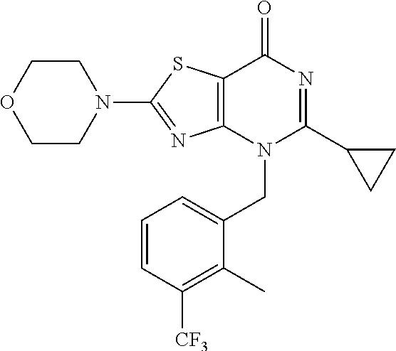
C12=C(N(CC3=CC=CC([CF3])=C3C)C(C3CC3)=NC1=O)N=C(N1CCOCC1)S2
